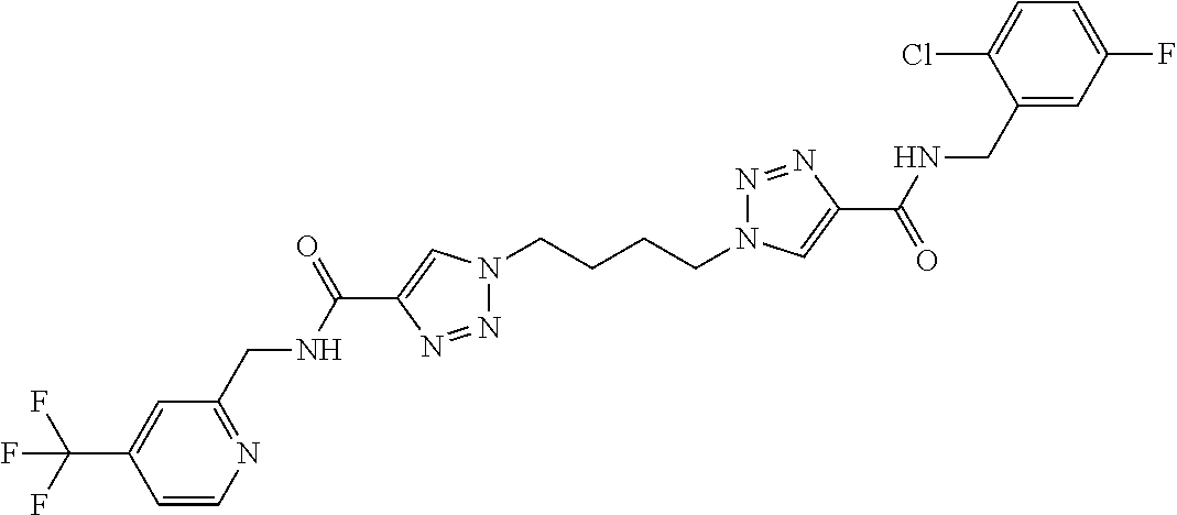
N1(CCCCN2N=NC(C(=O)NCC3=CC(F)=CC=C3Cl)=C2)N=NC(C(NCC2=NC=CC(C(F)(F)F)=C2)=O)=C1
